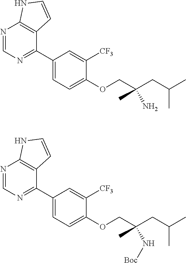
C1(OCC(CC(C)C)(C)N)=CC=C(C2=NC=NC3=C2C=CN3)C=C1[CF3].C1(OCC(CC(C)C)(C)N[Boc])=CC=C(C2=NC=NC3=C2C=CN3)C=C1[CF3]
